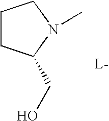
C1CC(CO)N(C)C1.[L-]
